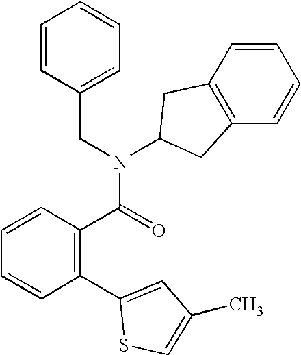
C1=CC=CC(C(N(CC2=CC=CC=C2)C2CC3=C(C=CC=C3)C2)=O)=C1C1=CC(C)=CS1
